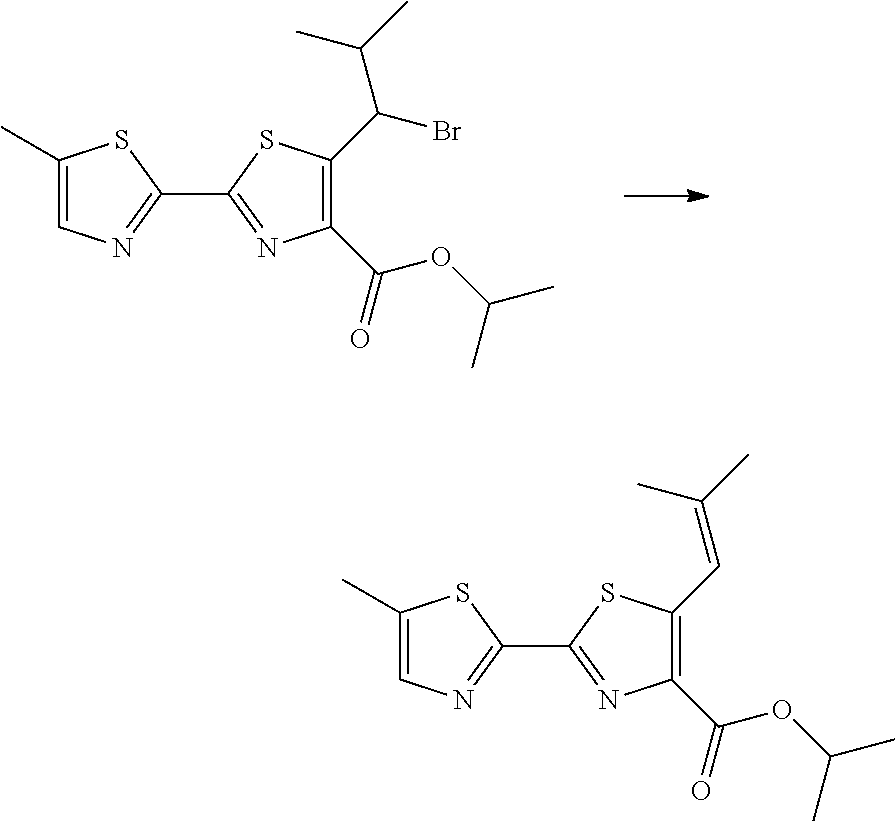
C1(C2=NC(C(OC(C)C)=O)=C(C(C(C)C)Br)S2)=NC=C(C)S1.C1(C2=NC(C(OC(C)C)=O)=C(C=C(C)C)S2)=NC=C(C)S1
